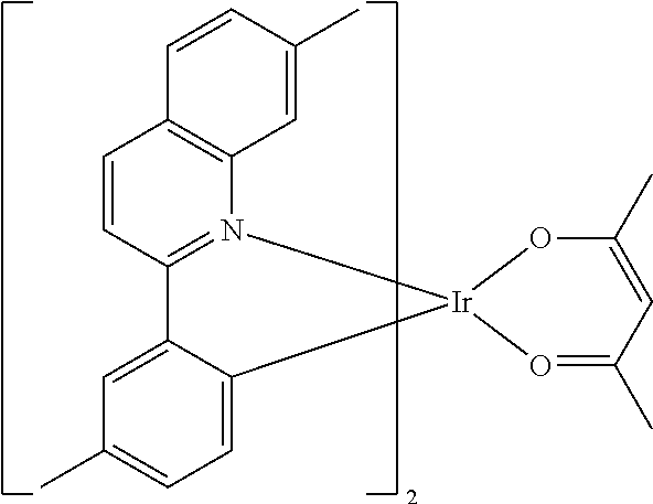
[Ir]12(OC(C)=CC(C)=O1)N1=C(C=CC3=C1C=C(C)C=C3)C1=CC(C)=CC=C21
